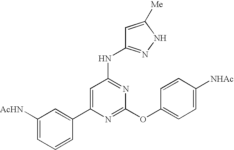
C1(C2=CC([AcHN])=CC=C2)=CC(NC2=NNC([Me])=C2)=NC(OC2=CC=C([NHAc])C=C2)=N1
